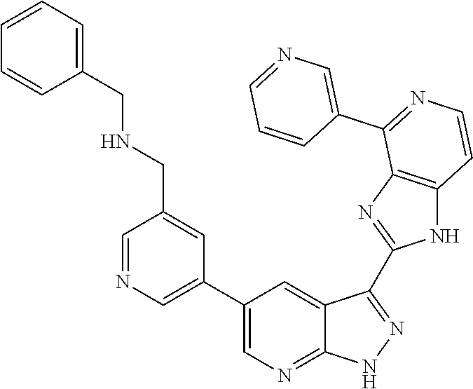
C1=NC=C(C2=CN=C3C(=C2)C(C2=NC4=C(N2)C=CN=C4C2=CN=CC=C2)=NN3)C=C1CNCC1=CC=CC=C1
